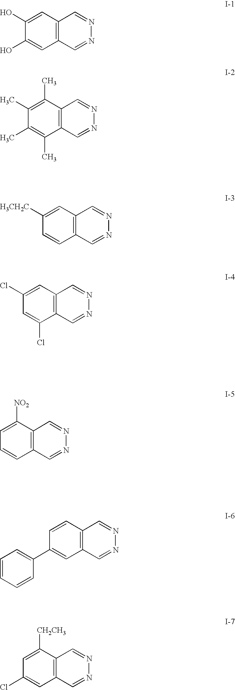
C1(O)=CC2=C(C=C1O)C=NN=C2.C1(C)=C(C)C2=C(C(C)=C1C)C=NN=C2.C1([H3CH2C])=CC2=C(C=C1)C=NN=C2.C1(Cl)=CC2=C(C(Cl)=C1)C=NN=C2.C1=C([NO2])C2=C(C=C1)C=NN=C2.C1=CC2=C(C=C1C1=CC=CC=C1)C=NN=C2.C1=C([CH2CH3])C2=C(C=C1Cl)C=NN=C2
